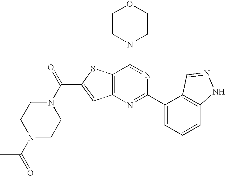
C1CN(C2=NC(C3=CC=CC4=C3C=NN4)=NC3=C2SC(C(N2CCN(C(=O)C)CC2)=O)=C3)CCO1
